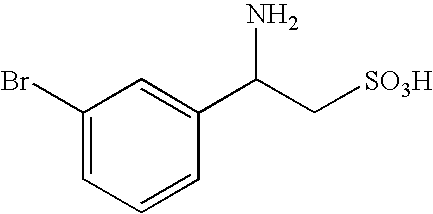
C1=CC=C(Br)C=C1C(C[SO3H])N
